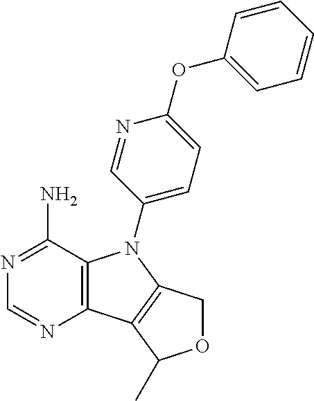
C12=C(C(N)=NC=N1)N(C1=CC=C(OC3=CC=CC=C3)N=C1)C1=C2C(C)OC1
